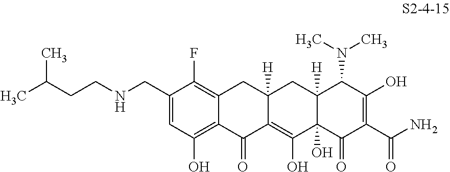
C1(CNCCC(C)C)=CC(O)=C2C(=C1F)CC1([H])C(=C(O)C3(O)C([H])(C1)C(N(C)C)C(O)=C(C(=O)N)C3=O)C2=O
